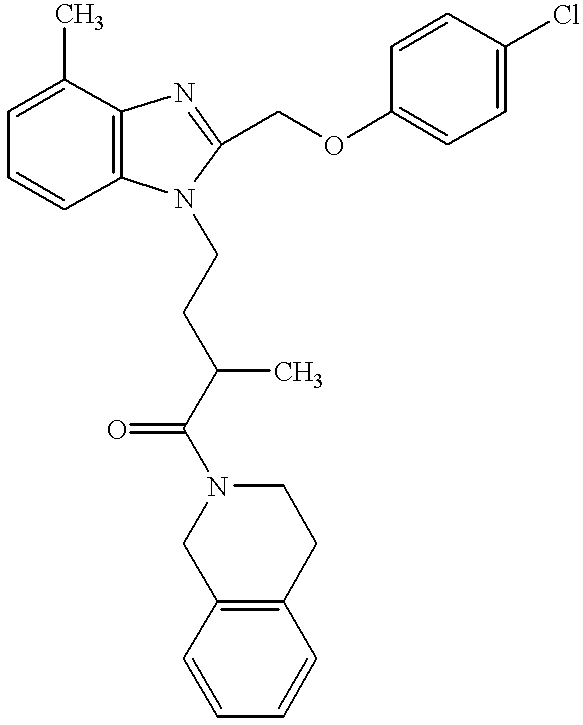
C1=C(C)C2=C(C=C1)N(CCC(C(N1CC3=C(CC1)C=CC=C3)=O)C)C(COC1=CC=C(Cl)C=C1)=N2
